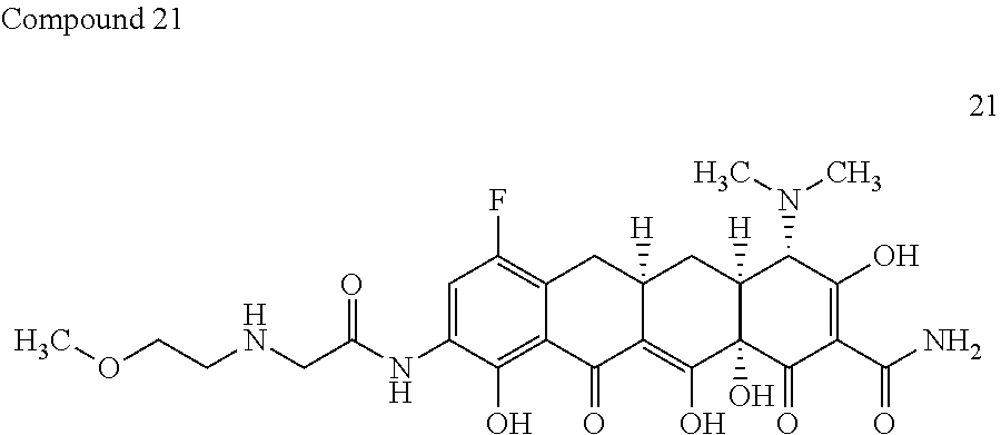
C1=C(NC(CNCCOC)=O)C(O)=C2C(=C1F)CC1([H])C(=C(O)C3(O)C([H])(C1)C(N(C)C)C(O)=C(C(N)=O)C3=O)C2=O
